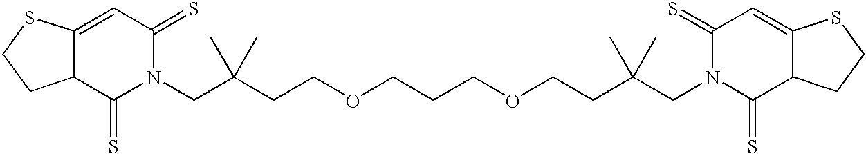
N1(CC(CCOCCCOCCC(CN2C(=S)C3C(=CC2=S)SCC3)(C)C)(C)C)C(=S)C=C2C(C1=S)CCS2
